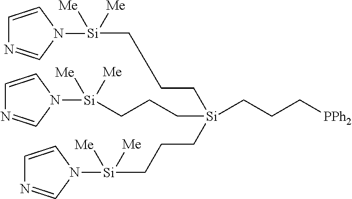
C(C[Si](CCC[Si](N1C=CN=C1)([Me])[Me])(CCC[PPh2])CCC[Si](N1C=CN=C1)([Me])[Me])C[Si](N1C=CN=C1)([Me])[Me]
